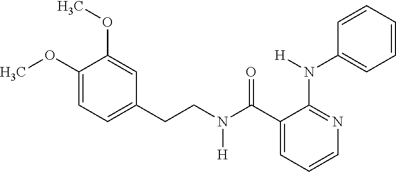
C1(OC)=CC=C(CCN([H])C(=O)C2=CC=CN=C2N(C2=CC=CC=C2)[H])C=C1OC
